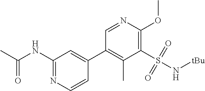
CC(NC1=NC=CC(C2=C(C)C(S(N[tBu])(=O)=O)=C(OC)N=C2)=C1)=O
